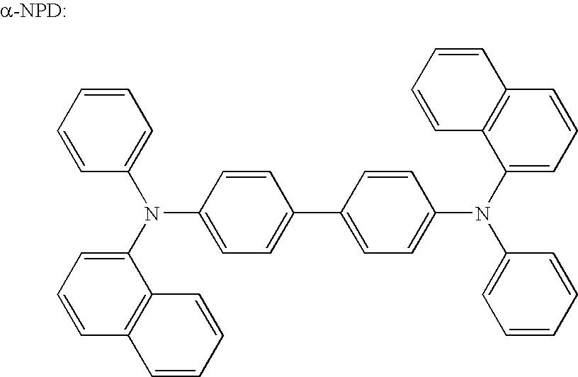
C1=CC(N(C2=CC=CC3=C2C=CC=C3)C2=CC=C(C3=CC=C(N(C4=CC=CC5=C4C=CC=C5)C4=CC=CC=C4)C=C3)C=C2)=CC=C1
